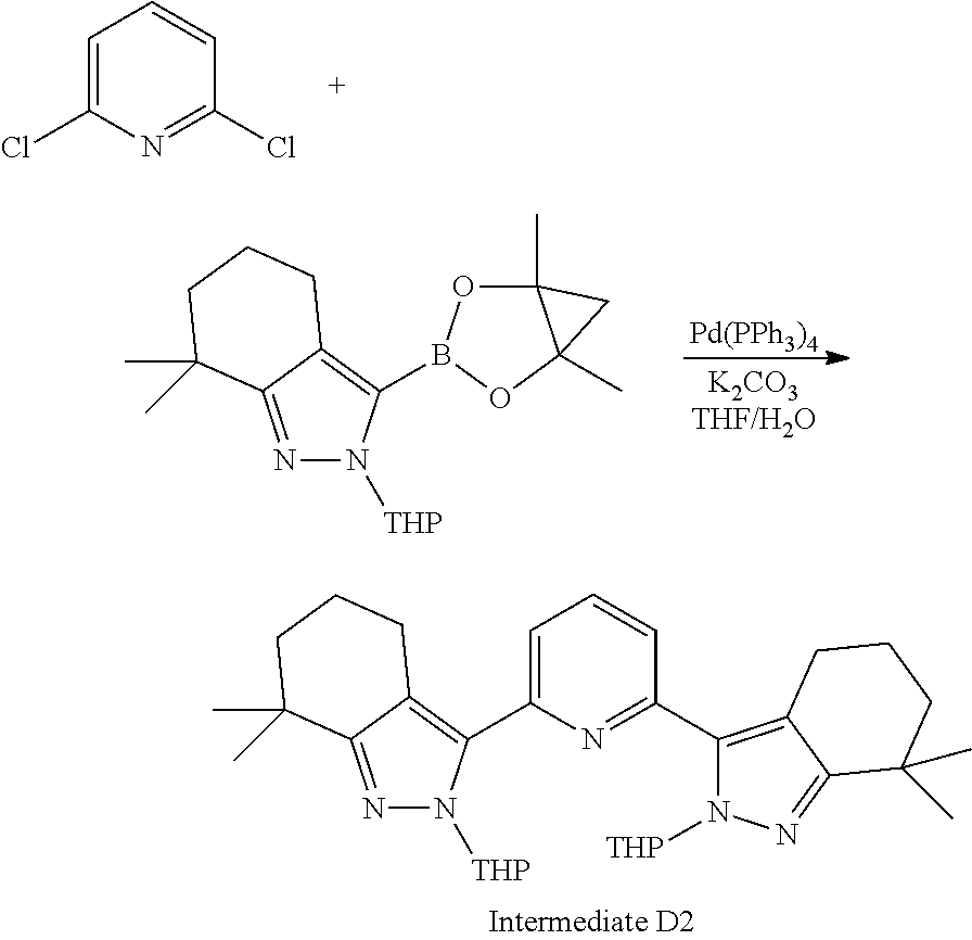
C1=C(Cl)N=C(Cl)C=C1.N1=C2C(=C(B3OC4(C)C(C)(O3)C4)N1[THP])CCCC2(C)C.[Pd(PPh3)4].C1=C(C2=C3C(=NN2[THP])C(C)(C)CCC3)N=C(C2=C3C(=NN2[THP])C(C)(C)CCC3)C=C1
